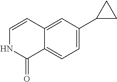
C1=CC2=CC(C3CC3)=CC=C2C(=O)N1
